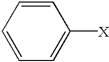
C1=CC=CC=C1[X]
